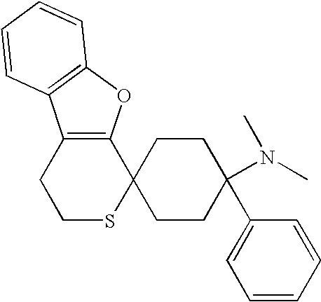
C12=C(OC3=C1C=CC=C3)C1(SCC2)CCC(C2=CC=CC=C2)(N(C)C)CC1
